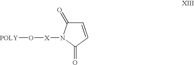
[POLY]O[X]N1C(=O)C=CC1=O
